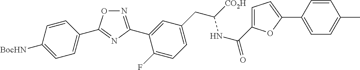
N1=C(C2=CC(CC([CO2H])NC(=O)C3=CC=C(C4=CC=C(C)C=C4)O3)=CC=C2F)N=C(C2=CC=C([BocHN])C=C2)O1
